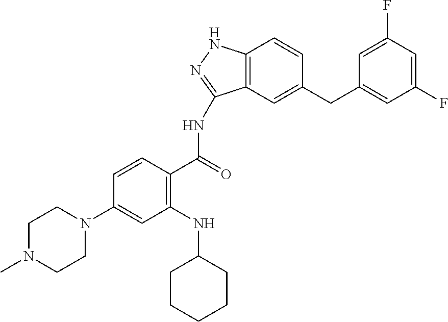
C1(F)=CC(F)=CC(CC2=CC3=C(C=C2)NN=C3NC(C2=C(NC3CCCCC3)C=C(N3CCN(C)CC3)C=C2)=O)=C1
